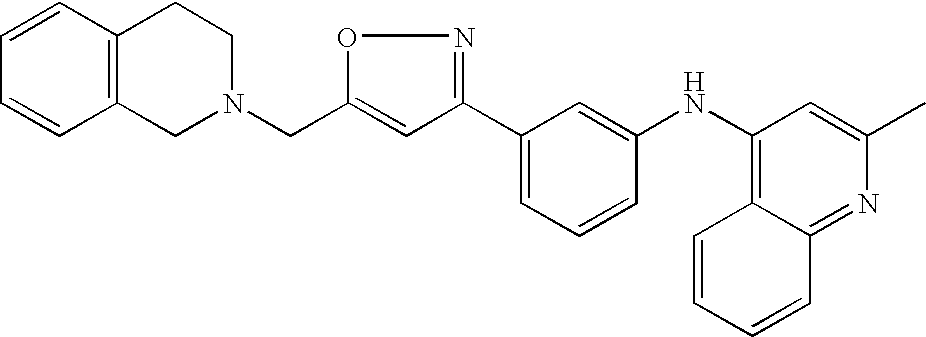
C1(NC2=C3C(=NC(C)=C2)C=CC=C3)=CC(C2=NOC(CN3CC4=C(CC3)C=CC=C4)=C2)=CC=C1
